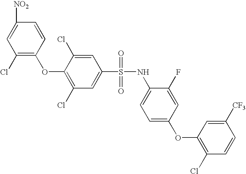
C1([NO2])=CC(Cl)=C(OC2=C(Cl)C=C(S(NC3=CC=C(OC4=C(Cl)C=CC([CF3])=C4)C=C3F)(=O)=O)C=C2Cl)C=C1
